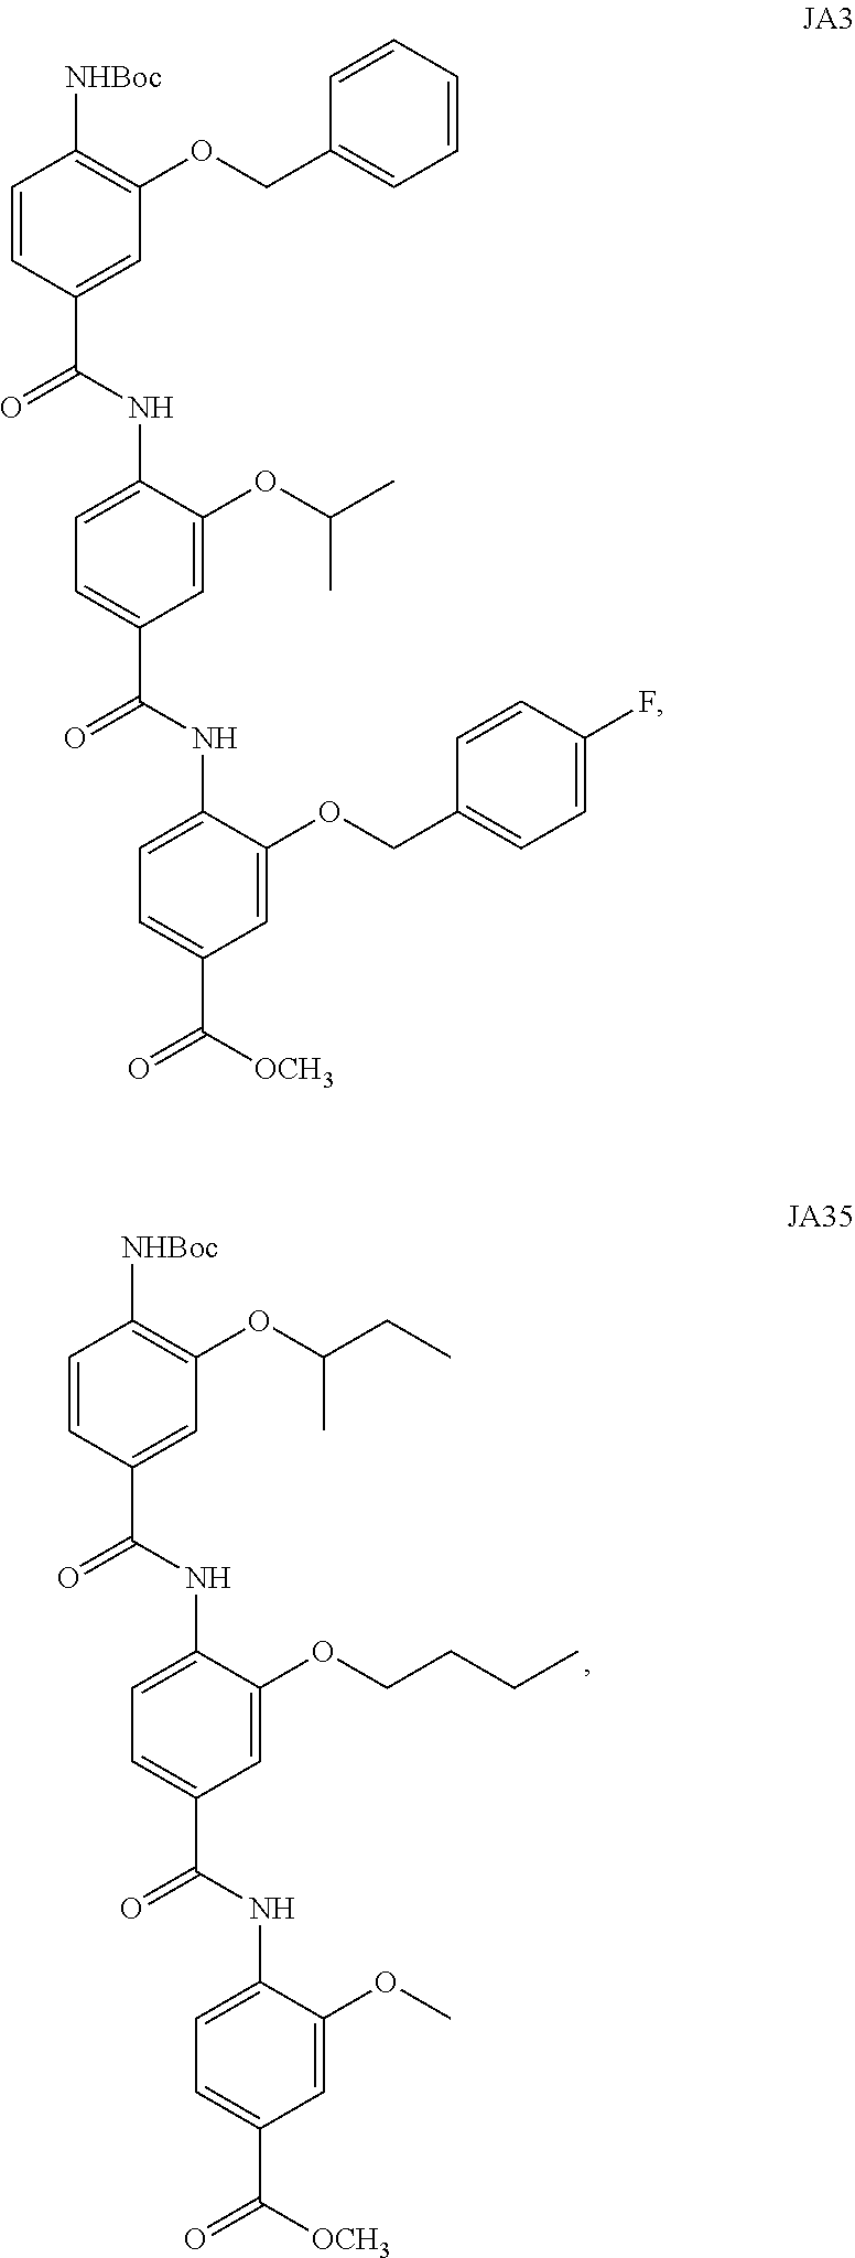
C1=CC(C(NC2=CC=C(C(NC3=CC=C(C([OCH3])=O)C=C3OC)=O)C=C2OCCCC)=O)=CC(OC(CC)C)=C1[NHBoc].C1=CC(C(NC2=CC=C(C(NC3=CC=C(C([OCH3])=O)C=C3OCC3=CC=C(F)C=C3)=O)C=C2OC(C)C)=O)=CC(OCC2=CC=CC=C2)=C1[NHBoc]
